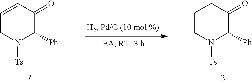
C1=CC(=O)C([Ph])N([Ts])C1.C1CN([Ts])C([Ph])C(=O)C1
